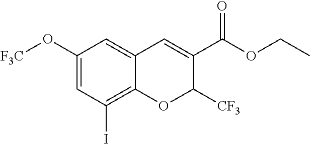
C1(O[F3C])=CC(I)=C2C(=C1)C=C(C(OCC)=O)C([CF3])O2
